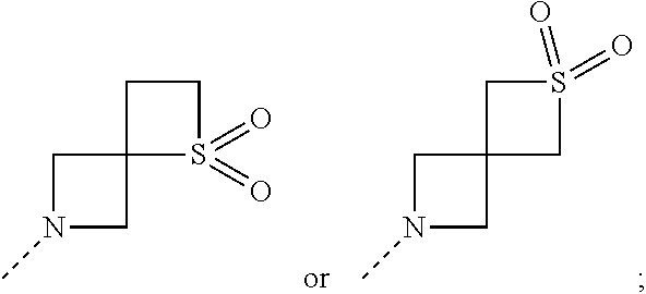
N1(C)CC2(C1)CS(=O)(=O)C2.N1(C)CC2(C1)S(=O)(=O)CC2
